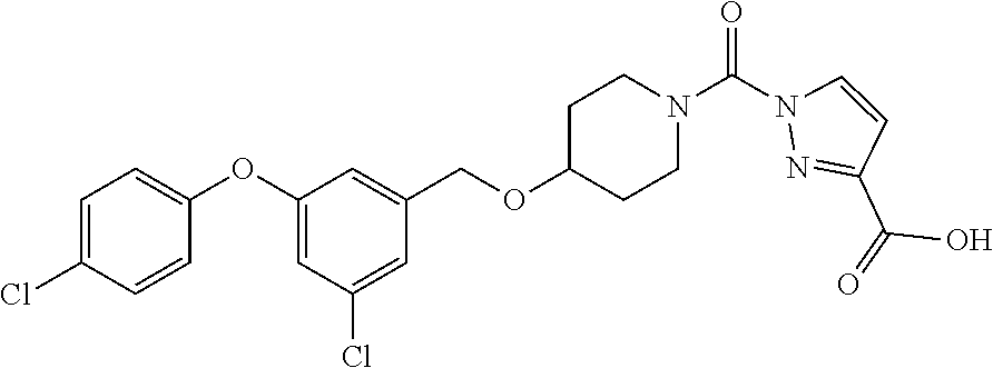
C(OC1CCN(C(N2N=C(C(=O)O)C=C2)=O)CC1)C1=CC(OC2=CC=C(Cl)C=C2)=CC(Cl)=C1
